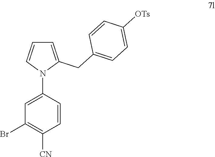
C1=C(CC2=CC=C([OTs])C=C2)N(C2=CC(Br)=C([CN])C=C2)C=C1
